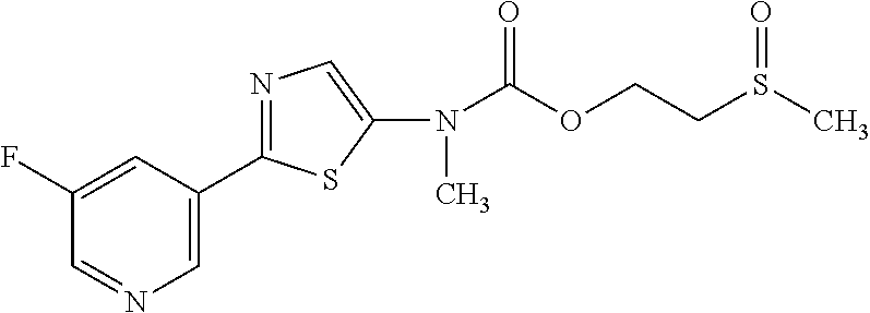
C1=NC=C(C2=NC=C(N(C(OCCS(C)=O)=O)C)S2)C=C1F
